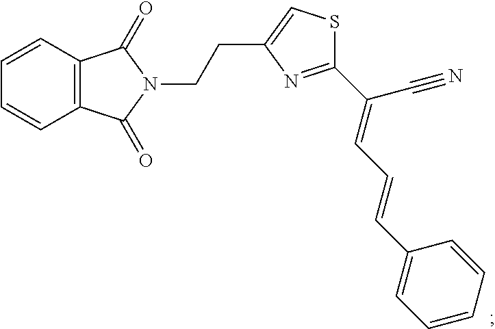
C12=C(C=CC=C1)C(=O)N(CCC1=CSC(C(=CC=CC3=CC=CC=C3)C#N)=N1)C2=O
